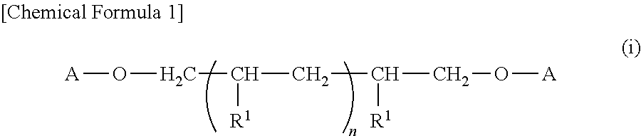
[A]OCC(CC(CO[A])[R1])[R1]
